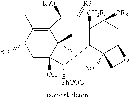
C12=C(C)C([R1O])CC(O)(C1(C)C)C([PhCOO])C1C([CH2R4])(C(=[R3])C2[R2O])C([OR5])CC2C1([AcO])CO2
